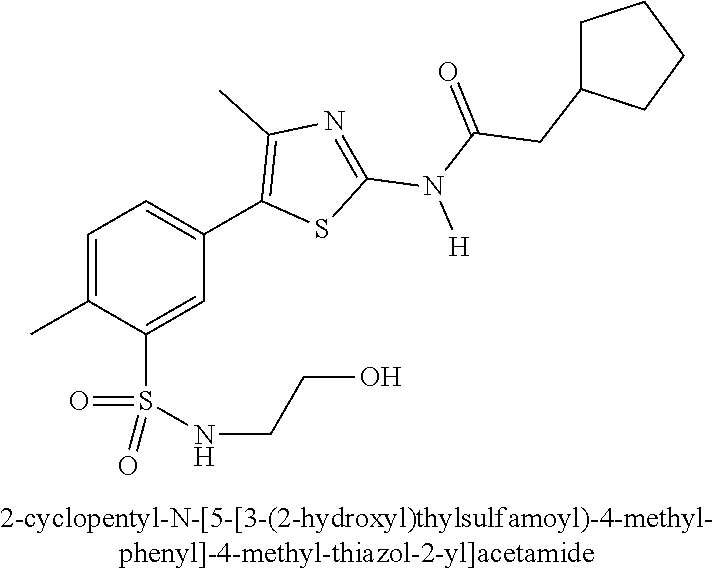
C1=C(C)C(S(NCCO)(=O)=O)=CC(C2=C(C)N=C(N(C(=O)CC3CCCC3)[H])S2)=C1
